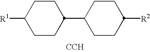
C1CC(C2CCC([R2])CC2)CCC1[R1].[CCH]
